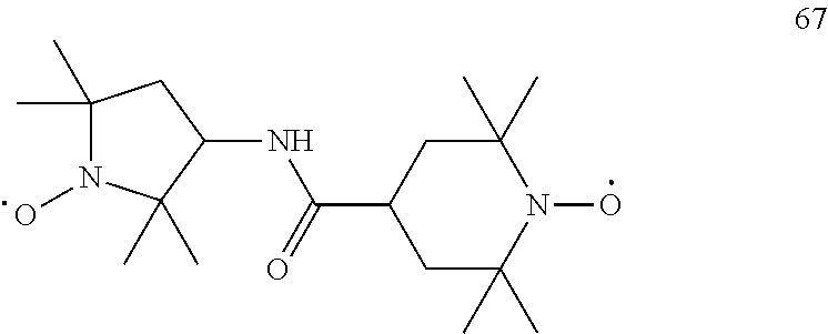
N(C(C1CC(C)(C)N(O)C(C)(C)C1)=O)C1CC(C)(C)N(O)C1(C)C
